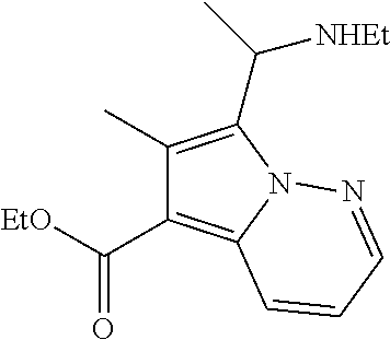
C1(C)=C(C([NHEt])C)N2C(=C1C(=O)[EtO])C=CC=N2
